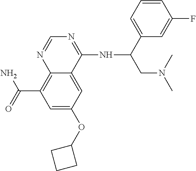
C(C1=C2C(=CC(OC3CCC3)=C1)C(NC(CN(C)C)C1=CC=CC(F)=C1)=NC=N2)(=O)N
